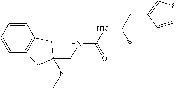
C1=CC2=C(C=C1)CC(N(C)C)(CNC(NC(CC1=CSC=C1)C)=O)C2
